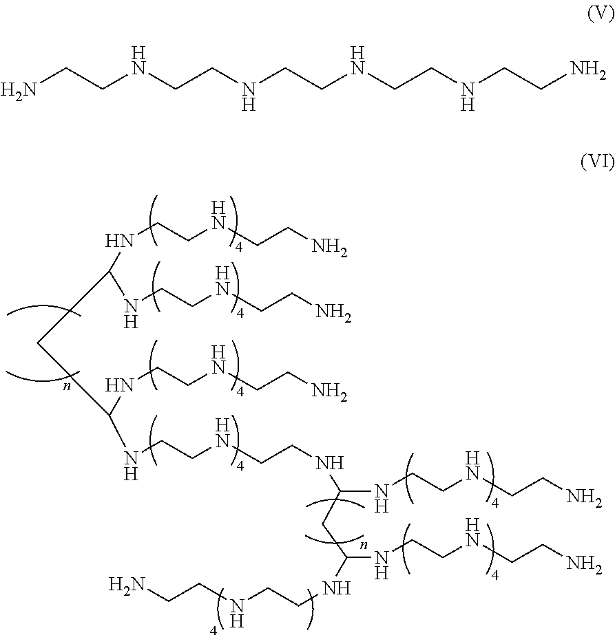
C(NC(NCCNCCN)CC(NCCNCCN)NCCNCCNC(CC(NCCNCCN)NCCNCCN)NCCNCCN)CNCCN.C(N)CNCCNCCNCCNCCN
